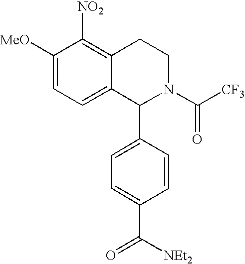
C1([MeO])=CC=C2C(=C1[NO2])CCN(C([CF3])=O)C2C1=CC=C(C(=O)[NEt2])C=C1
